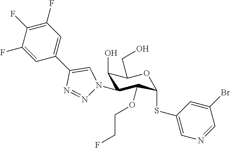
C1=C(F)C(F)=C(F)C=C1C1=CN(C2C(O)C(CO)OC(SC3=CN=CC(Br)=C3)C2OCCF)N=N1
